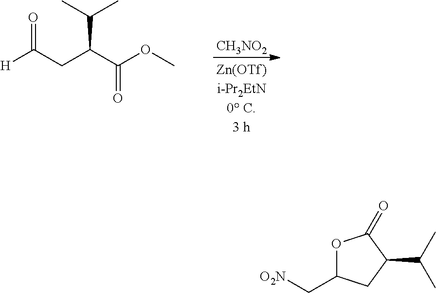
[H]C(CC(C(OC)=O)C(C)C)=O.[CH3NO2].O1C(C[O2N])CC(C(C)C)C1=O
